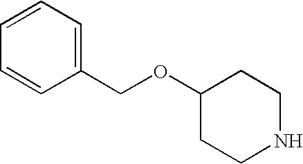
C1(COC2CCNCC2)=CC=CC=C1
